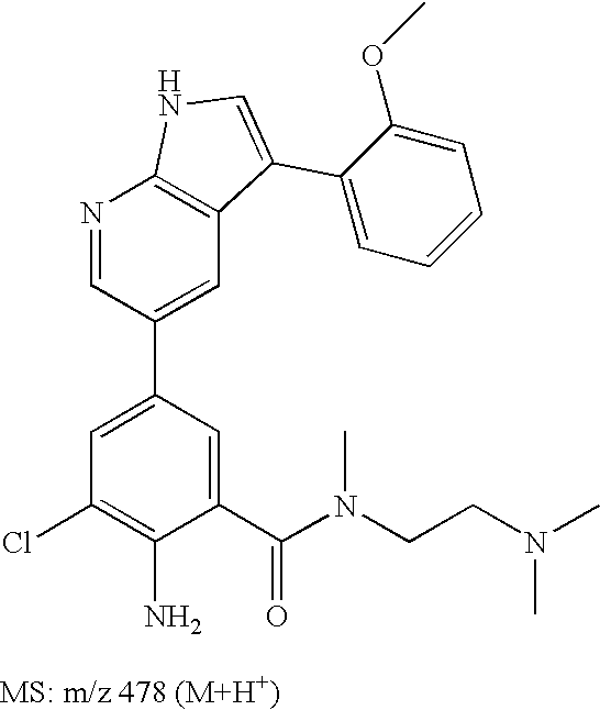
N1=CC(C2=CC(Cl)=C(N)C(C(N(C)CCN(C)C)=O)=C2)=CC2=C1NC=C2C1=CC=CC=C1OC
